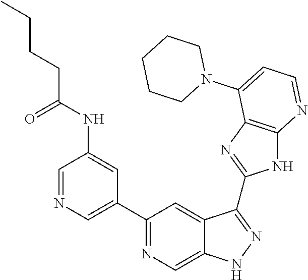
C1=NC=C(C2=NC=C3C(=C2)C(C2=NC4=C(N2)N=CC=C4N2CCCCC2)=NN3)C=C1NC(=O)CCCC
